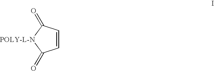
C1=CC(=O)[POLY-L-N]C1=O
